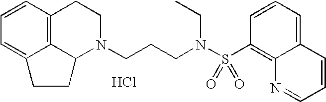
C12=C3C=CC=C1CCC2N(CCCN(S(C1=C2C(=CC=C1)C=CC=N2)(=O)=O)CC)CC3.Cl
